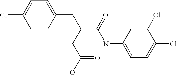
C1=CC(CC(CC(=O)O)C(NC2=CC=C(Cl)C(Cl)=C2)=O)=CC=C1Cl
